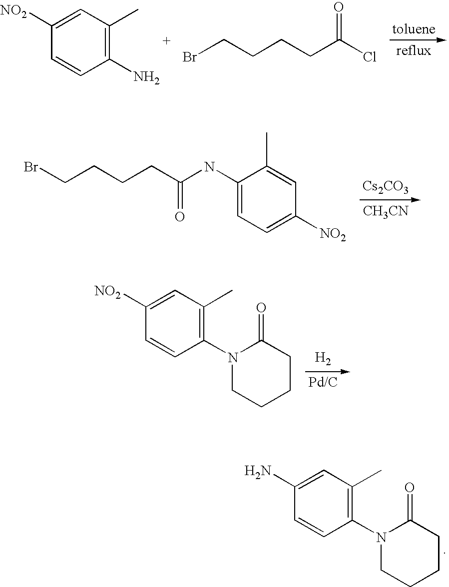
C1([NO2])=CC(C)=C(N)C=C1.BrCCCCC(Cl)=O.C(CCCC(NC1=CC=C([NO2])C=C1C)=O)Br.[Cs2CO3].[CH3CN].C1([NO2])=CC(C)=C(N2CCCCC2=O)C=C1.[H2].C1(N)=CC(C)=C(N2CCCCC2=O)C=C1
